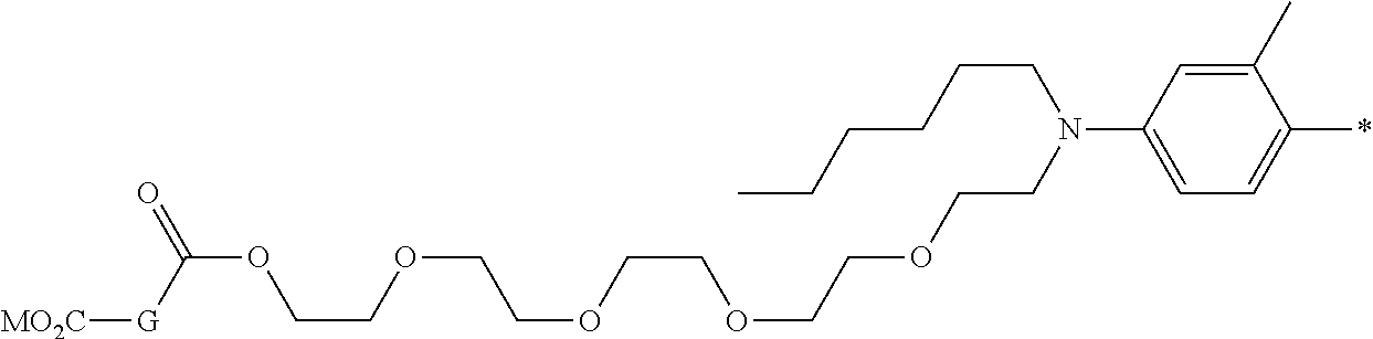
C1(C)=CC(N(CCOCCOCCOCCOCCOC(=O)[G][MO2C])CCCCCC)=CC=C1*
